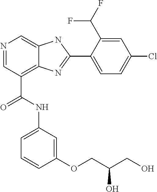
N1=CC(C(NC2=CC=CC(OCC(CO)O)=C2)=O)=C2C(=C1)NC(C1=CC=C(Cl)C=C1C(F)F)=N2
